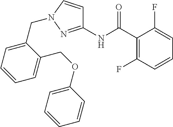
C1(C(NC2=NN(CC3=CC=CC=C3COC3=CC=CC=C3)C=C2)=O)=C(F)C=CC=C1F
